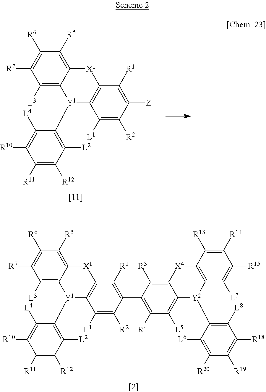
C1([L1])=C([R2])C(C2=C([R4])C([L5])=C3C(=C2[R3])[X4]C2=C([Y2]3C3=C([L8])C([R18])=C([R19])C([R20])=C3[L6])C([L7])=C([R15])C([R14])=C2[R13])=C([R1])C2=C1[Y1](C1=C([L2])C([R12])=C([R11])C([R10])=C1[L4])C1=C([L3])C([R7])=C([R6])C([R5])=C1[X1]2.C1([L1])=C([R2])C([Z])=C([R1])C2=C1[Y1](C1=C([L2])C([R12])=C([R11])C([R10])=C1[L4])C1=C([L3])C([R7])=C([R6])C([R5])=C1[X1]2
